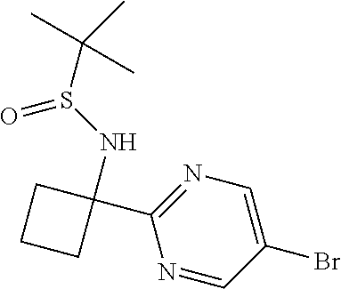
N1=CC(Br)=CN=C1C1(NS(C(C)(C)C)=O)CCC1
